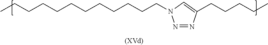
CCCCCCCCCCCCN1N=NC(CCCCC)=C1
